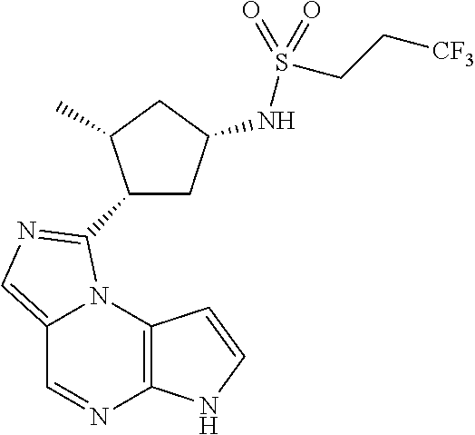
C12=C(N3C(=CN=C3C3CC(NS(=O)(=O)CC[CF3])CC3C)C=N1)C=CN2
